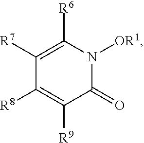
C1([R7])=C([R6])N([OR1])C(=O)C([R9])=C1[R8]
